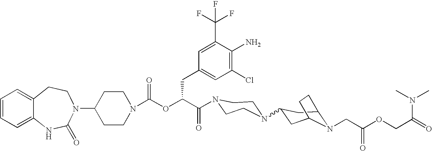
C12=CC=CC=C1NC(=O)N(C1CCN(C(OC(C(=O)N3CCN(C4CC5N(CC(OCC(=O)N(C)C)=O)C(C4)CC5)CC3)CC3=CC(Cl)=C(N)C(C(F)(F)F)=C3)=O)CC1)CC2
